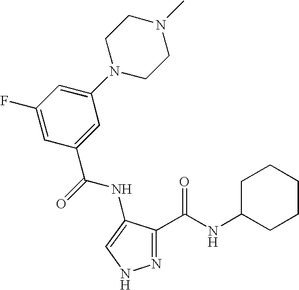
C1(F)=CC(C(NC2=CNN=C2C(=O)NC2CCCCC2)=O)=CC(N2CCN(C)CC2)=C1
